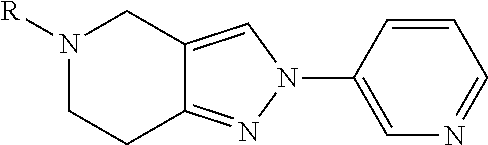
N1([R])CCC2=NN(C3=CN=CC=C3)C=C2C1
